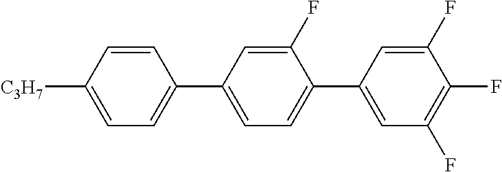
C1=CC(C2=CC=C(C3=CC(F)=C(F)C(F)=C3)C(F)=C2)=CC=C1[C3H7]
